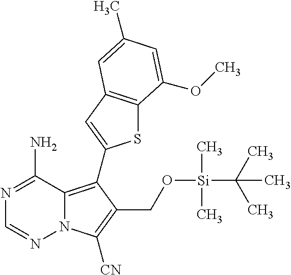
N1=C(N)C2=C(C3=CC4=C(S3)C(OC)=CC(C)=C4)C(CO[Si](C(C)(C)C)(C)C)=C([CN])N2N=C1
